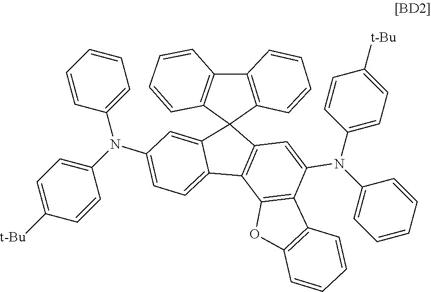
C12=C(C=C(N(C3=CC=C([t-Bu])C=C3)C3=CC=CC=C3)C3=C1OC1=C3C=CC=C1)C1(C3=C(C4=C1C=CC=C4)C=CC=C3)C1=CC(N(C3=CC=CC=C3)C3=CC=C([t-Bu])C=C3)=CC=C21
